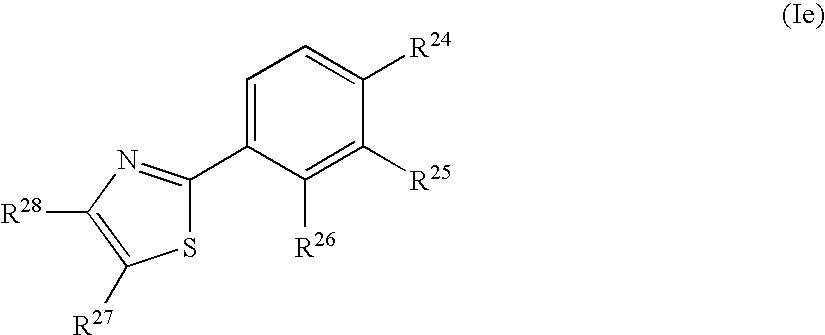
C1=C(C2=NC([R28])=C([R27])S2)C([R26])=C([R25])C([R24])=C1
